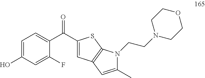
C1(C(C2=CC=C(O)C=C2F)=O)=CC2=C(S1)N(CCN1CCOCC1)C(C)=C2
